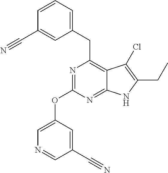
N1=C(OC2=CN=CC(C#N)=C2)N=C2C(=C1CC1=CC=CC(C#N)=C1)C(Cl)=C(CC)N2
